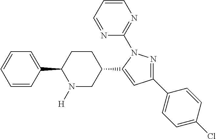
C1(C2N([H])CC(C3=CC(C4=CC=C(Cl)C=C4)=NN3C3=NC=CC=N3)CC2)=CC=CC=C1
